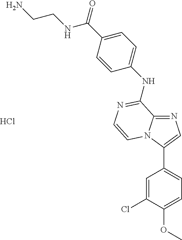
C1(NC2=NC=CN3C(C4=CC=C(OC)C(Cl)=C4)=CN=C32)=CC=C(C(NCCN)=O)C=C1.Cl
